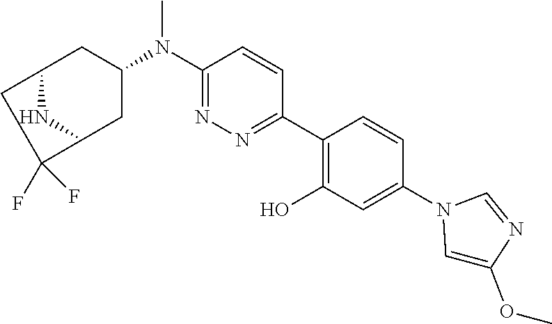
C1(N(C2CC3CC(F)(F)C(C2)N3)C)=NN=C(C2=C(O)C=C(N3C=C(OC)N=C3)C=C2)C=C1
